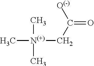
C[N(+)](CC(=O)[O(-)])(C)C
